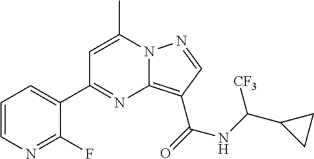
C1=CN=C(F)C(C2=NC3=C(C(=O)NC(C4CC4)[CF3])C=NN3C(C)=C2)=C1
